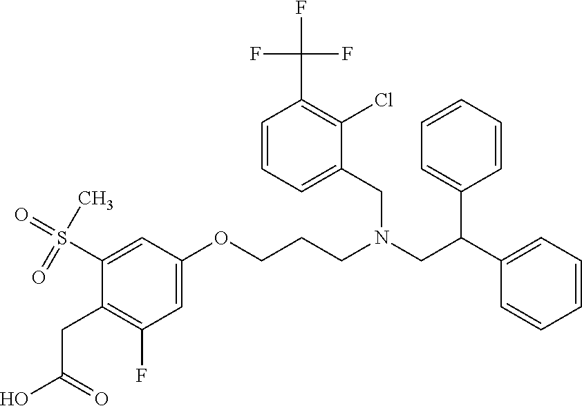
O(CCCN(CC(C1=CC=CC=C1)C1=CC=CC=C1)CC1=CC=CC(C(F)(F)F)=C1Cl)C1=CC(F)=C(CC(O)=O)C(S(=O)(C)=O)=C1
